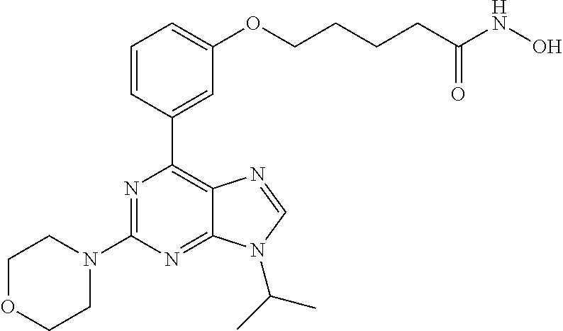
C1=CC(C2=C3C(=NC(N4CCOCC4)=N2)N(C(C)C)C=N3)=CC(OCCCCC(NO)=O)=C1
